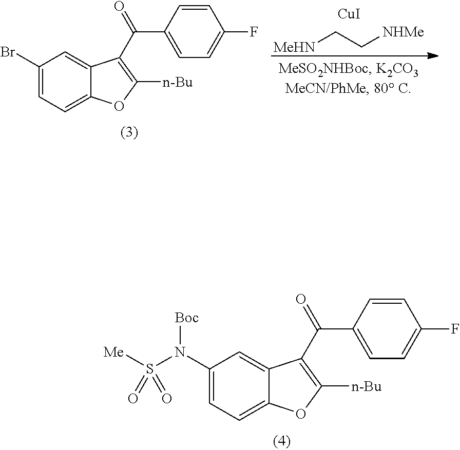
[MeHN]CC[NHMe].[CuI].C1(Br)=CC=C2C(=C1)C(C(C1=CC=C(F)C=C1)=O)=C([n-Bu])O2.C1(N(S([Me])(=O)=O)[Boc])=CC=C2C(=C1)C(C(C1=CC=C(F)C=C1)=O)=C([n-Bu])O2
